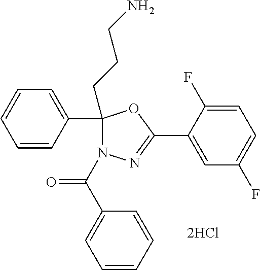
C1(CCCN)(C2=CC=CC=C2)N(C(C2=CC=CC=C2)=O)N=C(C2=CC(F)=CC=C2F)O1
